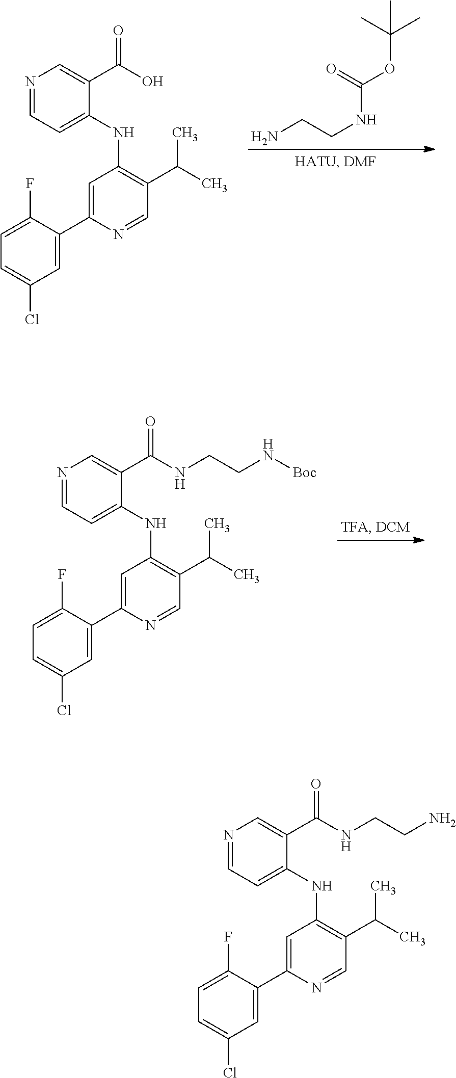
NCCNC(OC(C)(C)C)=O.C1=C(C2=CC(NC3=CC=NC=C3C(O)=O)=C(C(C)C)C=N2)C(F)=CC=C1Cl.C1=C(C2=CC(NC3=CC=NC=C3C(NCCN[Boc])=O)=C(C(C)C)C=N2)C(F)=CC=C1Cl.C1=C(C2=CC(NC3=CC=NC=C3C(NCCN)=O)=C(C(C)C)C=N2)C(F)=CC=C1Cl
